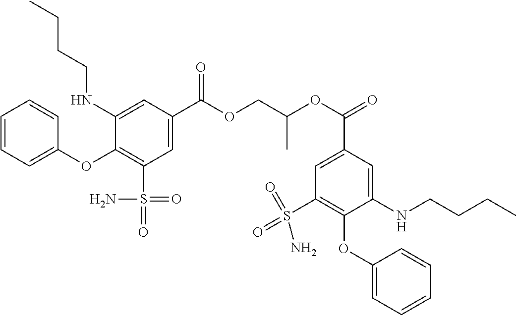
C1=CC=C(OC2=C(S(N)(=O)=O)C=C(C(OCC(OC(=O)C3=CC(S(=O)(=O)N)=C(OC4=CC=CC=C4)C(NCCCC)=C3)C)=O)C=C2NCCCC)C=C1
